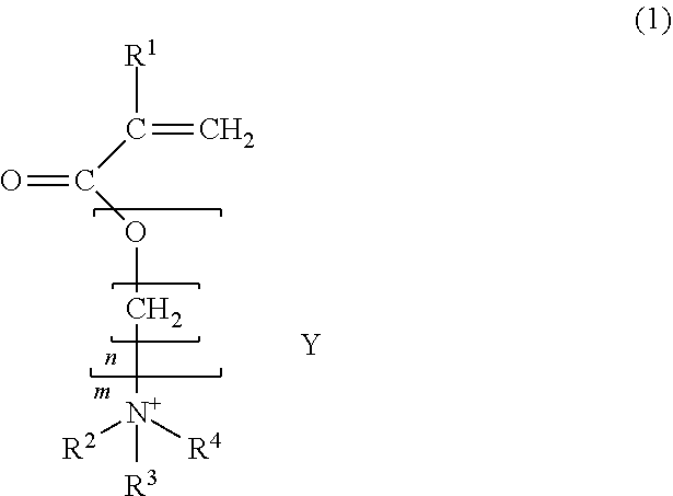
O=C(C([R1])=C)OC[N+]([R2])([R4])[R3].[Y]
